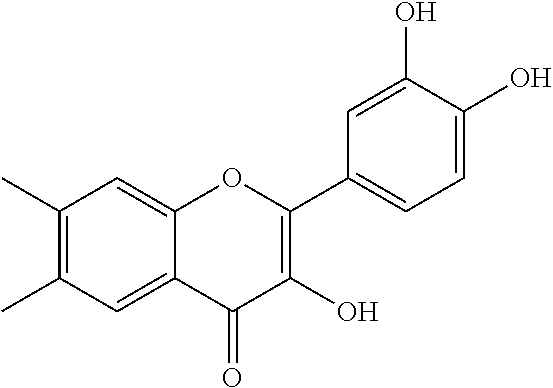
C1(C)=C(C)C=C2C(=C1)OC(C1=CC=C(O)C(O)=C1)=C(O)C2=O
